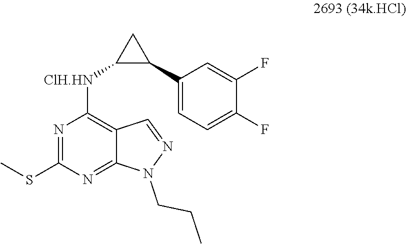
N1=CC2=C([ClH.HN]C3C(C4=CC=C(F)C(F)=C4)C3)N=C(SC)N=C2N1CCC
